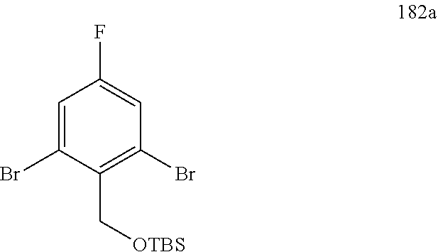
C1=C(Br)C(C[OTBS])=C(Br)C=C1F
